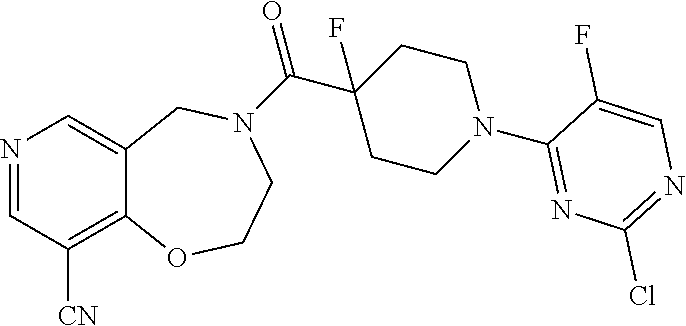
N1=CC([CN])=C2C(=C1)CN(C(C1(F)CCN(C3=NC(Cl)=NC=C3F)CC1)=O)CCO2
